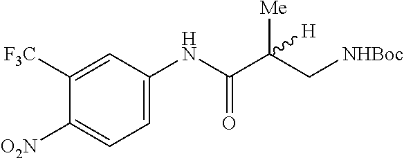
C1=C(NC(C(C[NHBoc])([Me])[H])=O)C=C([F3C])C([O2N])=C1
